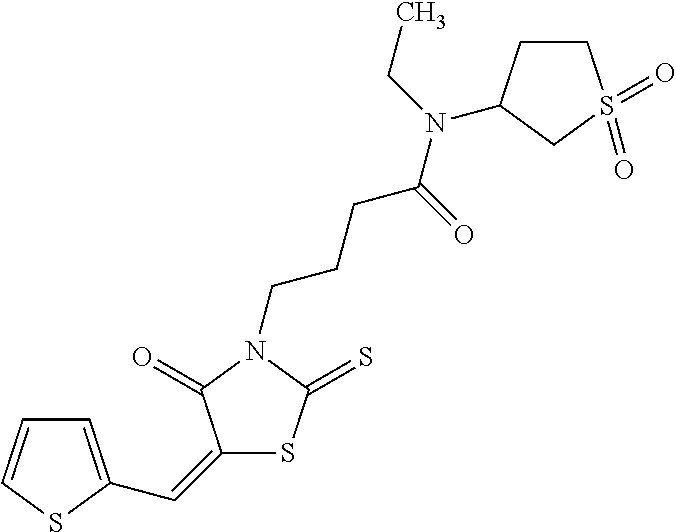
C1=C(C=C2SC(=S)N(CCCC(=O)N(CC)C3CCS(=O)(=O)C3)C2=O)SC=C1
